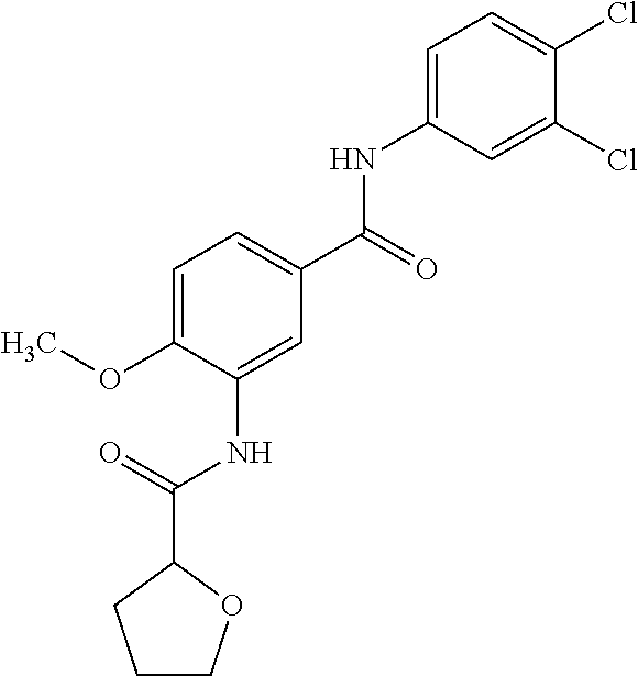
C1=C(NC(C2=CC=C(OC)C(NC(=O)C3CCCO3)=C2)=O)C=C(Cl)C(Cl)=C1
